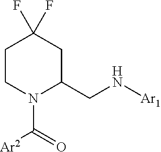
C1CN(C(=O)[Ar2])C(CN[Ar1])CC1(F)F
